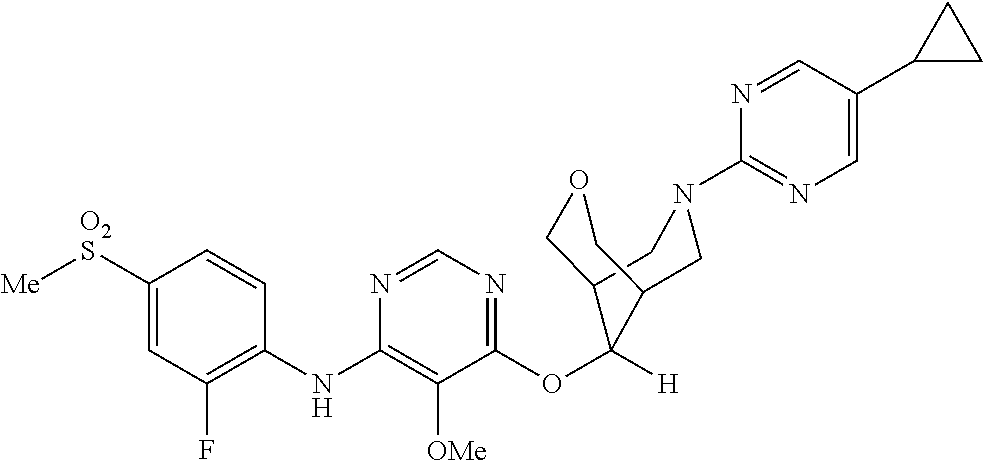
C1=CC(NC2=C([OMe])C(OC3([H])C4COCC3CN(C3=NC=C(C5CC5)C=N3)C4)=NC=N2)=C(F)C=C1[O2S][Me]
